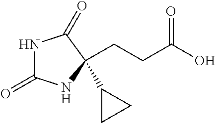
N1C(=O)NC(C2CC2)(CCC(O)=O)C1=O
